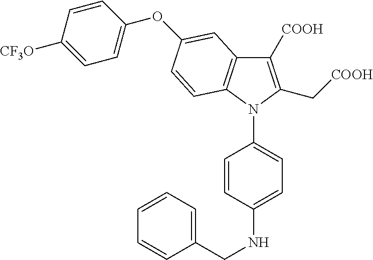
C1([COOH])=C(C[COOH])N(C2=CC=C(NCC3=CC=CC=C3)C=C2)C2=C1C=C(OC1=CC=C([CF3O])C=C1)C=C2
